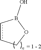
C1CccB(O)O1
